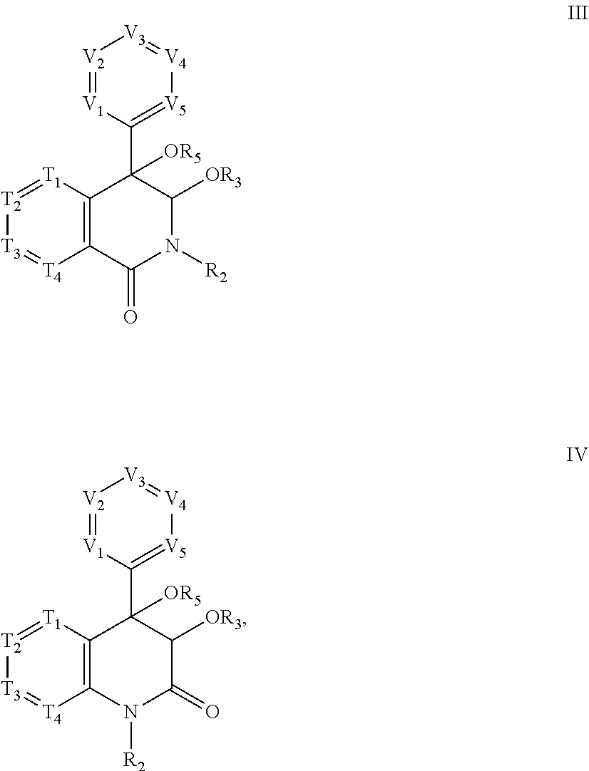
C12=C([T1]=[T2][T3]=[T4]1)C(C1=[V5][V4]=[V3][V2]=[V1]1)([OR5])C([OR3])N([R2])C2=O.C12=C([T1]=[T2][T3]=[T4]1)C(C1=[V5][V4]=[V3][V2]=[V1]1)([OR5])C([OR3])C(=O)N2[R2]
